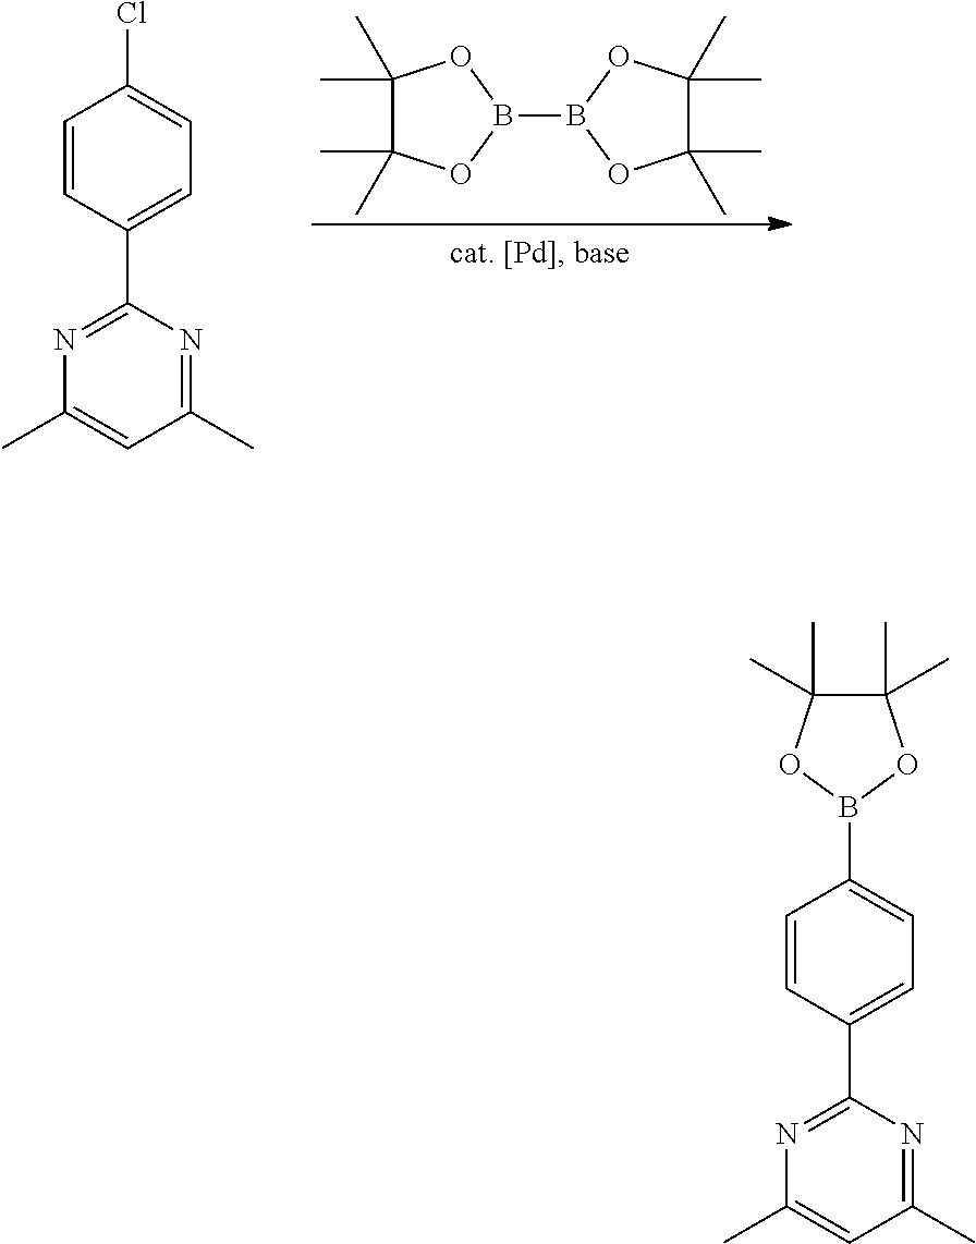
C1(C)(C)C(C)(C)OB(B2OC(C)(C)C(C)(C)O2)O1.C1(C)=NC(C2=CC=C(Cl)C=C2)=NC(C)=C1.C1(C)=NC(C2=CC=C(B3OC(C)(C)C(C)(C)O3)C=C2)=NC(C)=C1
